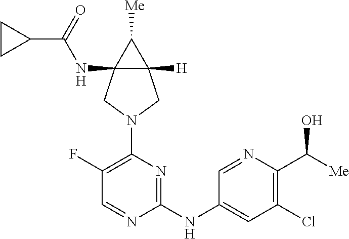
C1(F)=C(N2CC3(NC(C4CC4)=O)C([H])(C2)C3[Me])N=C(NC2=CC(Cl)=C(C([Me])O)N=C2)N=C1
